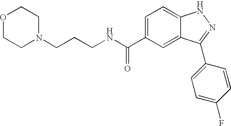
N(C(C1=CC=C2C(=C1)C(C1=CC=C(F)C=C1)=NN2)=O)CCCN1CCOCC1
